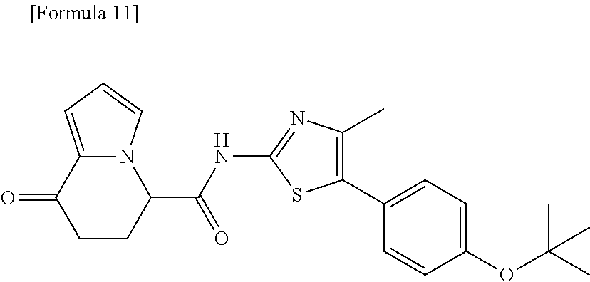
S1C(NC(C2CCC(=O)C3=CC=CN32)=O)=NC(C)=C1C1=CC=C(OC(C)(C)C)C=C1
